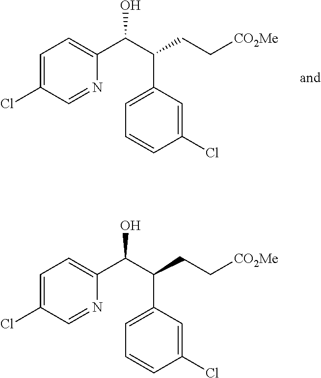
C1=C(Cl)C=NC(C(C(C2=CC=CC(Cl)=C2)CC[CO2Me])O)=C1.C1=C(Cl)C=NC(C(C(C2=CC=CC(Cl)=C2)CC[CO2Me])O)=C1
